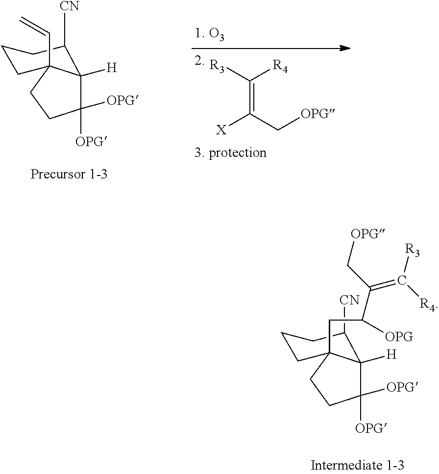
C(=C(C[OPG])[X])([R4])[R3].[CN]C1C2([H])C([OPG])([OPG])CCC2(C=C)CCC1.[CN]C1C2([H])C([OPG])([OPG])CCC2(CC([OPG])C(C[OPG])=C([R4])[R3])CCC1
